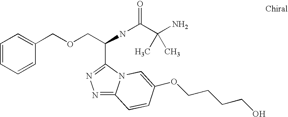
C(NC(=O)C(N)(C)C)(COCC1=CC=CC=C1)C1=NN=C2N1C=C(OCCCCO)C=C2
